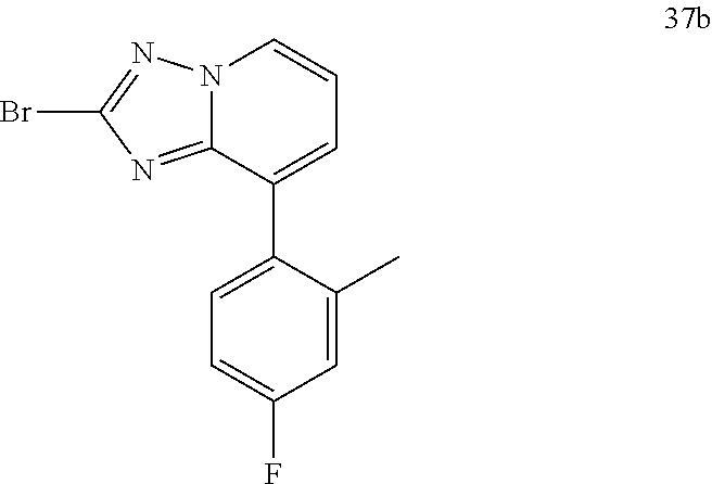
N12C(=NC(Br)=N1)C(C1=CC=C(F)C=C1C)=CC=C2
